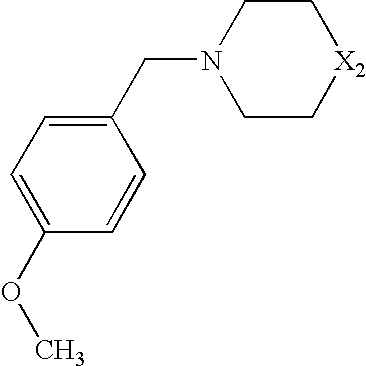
C1=C(OC)C=CC(CN2CC[X2]CC2)=C1
